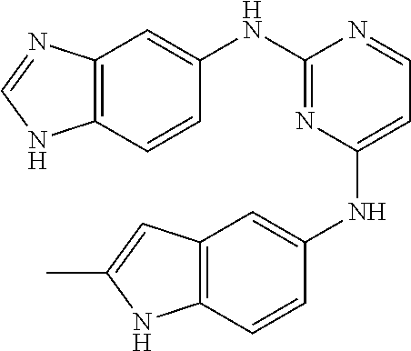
C12=C(C=CC(NC3=NC(NC4=CC5=C(C=C4)NC(C)=C5)=CC=N3)=C1)NC=N2
